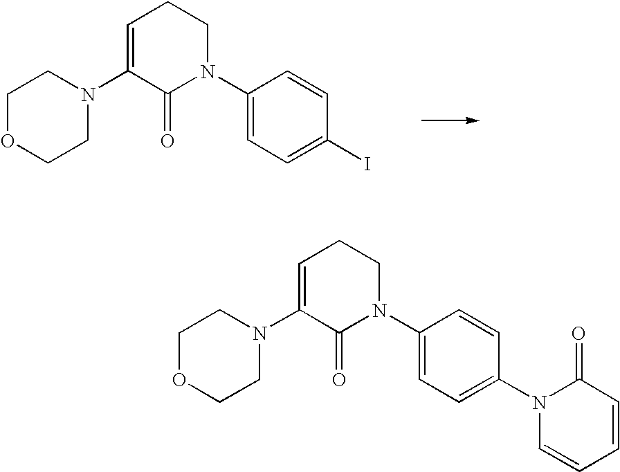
N1(C2=CCCN(C3=CC=C(N4C=CC=CC4=O)C=C3)C2=O)CCOCC1.N1(C2=CCCN(C3=CC=C(I)C=C3)C2=O)CCOCC1
